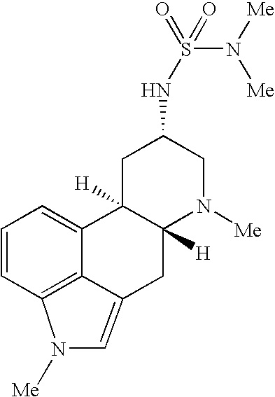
C1C2([H])C([H])(N([Me])CC1NS(N([Me])[Me])(=O)=O)CC1=CN([Me])C3=C1C2=CC=C3
